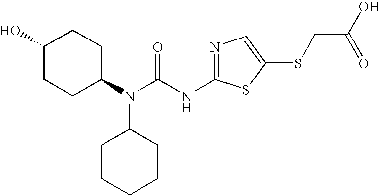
N1=C(NC(N(C2CCC(O)CC2)C2CCCCC2)=O)SC(SCC(O)=O)=C1
